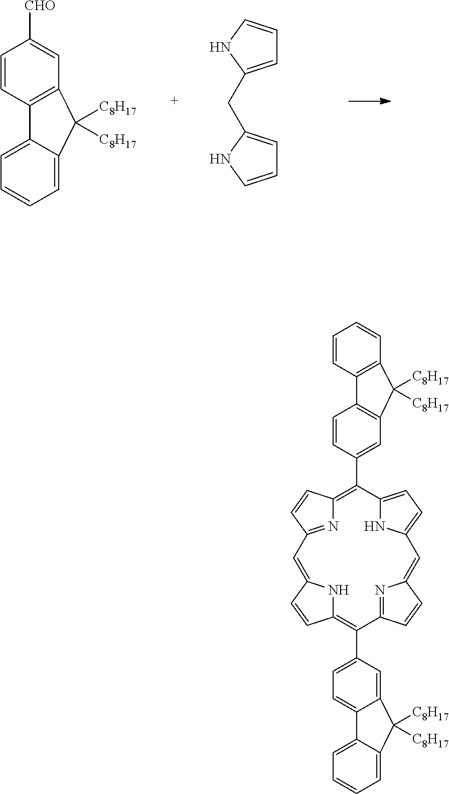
C1=CC2=C(C=C1[CHO])C([C8H17])([C8H17])C1=CC=CC=C21.C1=C(CC2=CC=CN2)NC=C1.C1=CC2=C(C=C1)C([C8H17])([C8H17])C1=C2C=CC(C2=C3N=C(C=C3)C=C3NC(=C(C4=CC=C5C(=C4)C([C8H17])([C8H17])C4=CC=CC=C54)C4=NC(=CC5=CC=C2N5)C=C4)C=C3)=C1
